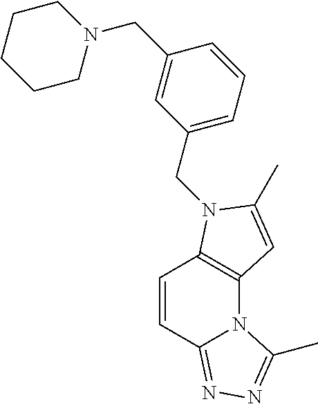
C12=C(N(CC3=CC=CC(CN4CCCCC4)=C3)C(C)=C1)C=CC1=NN=C(C)N21
